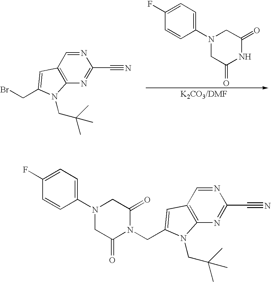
N1(C2=CC=C(F)C=C2)CC(=O)NC(=O)C1.N1=CC2=C(N=C1C#N)N(CC(C)(C)C)C(CBr)=C2.N1(C2=CC=C(F)C=C2)CC(=O)N(CC2=CC3=C(N=C(C#N)N=C3)N2CC(C)(C)C)C(=O)C1
